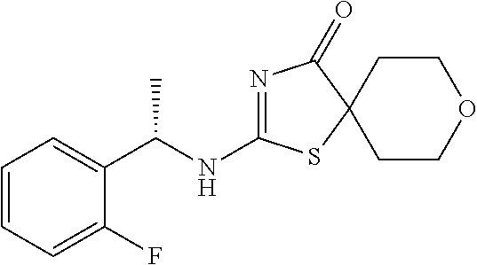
C1=CC=C(F)C(C(NC2=NC(=O)C3(S2)CCOCC3)C)=C1
